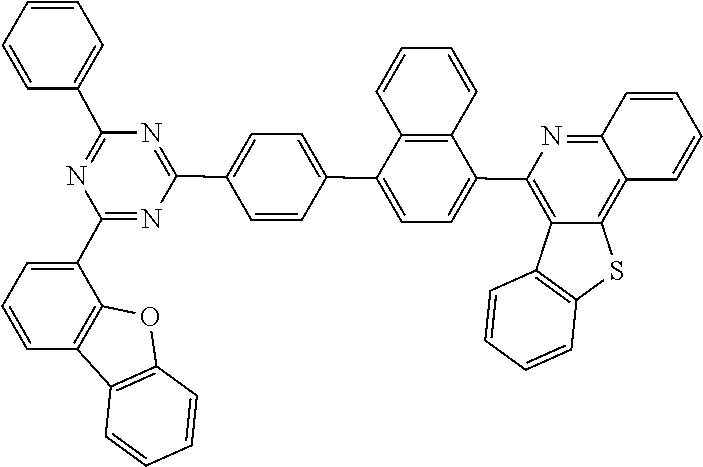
C1(C2=NC(C3=CC=C(C4=CC=C(C5=C6C7=C(SC6=C6C(=N5)C=CC=C6)C=CC=C7)C5=C4C=CC=C5)C=C3)=NC(C3=CC=CC=C3)=N2)=CC=CC2=C1OC1=C2C=CC=C1
